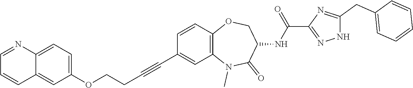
C(C1=CC=CC=C1)C1=NC(C(NC2C(=O)N(C)C3=C(C=CC(C#CCCOC4=CC=C5C(=C4)C=CC=N5)=C3)OC2)=O)=NN1
